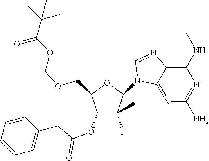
C1(N2C3=NC(N)=NC(NC)=C3N=C2)C(F)(C)C(OC(CC2=CC=CC=C2)=O)C(COCOC(=O)C(C)(C)C)O1
